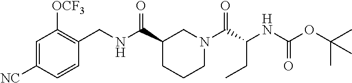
C1=C([NC])C=CC(CNC(C2CCCN(C(C(NC(OC(C)(C)C)=O)CC)=O)C2)=O)=C1[OCF3]
